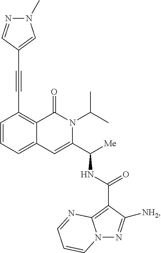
C1(C#CC2=CN(C)N=C2)=C2C(=CC=C1)C=C(C([Me])NC(C1=C3N(N=C1[NH2])C=CC=N3)=O)N(C(C)C)C2=O
